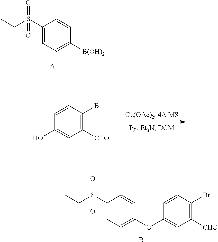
C1([CHO])=C(Br)C=CC(O)=C1.C1([CHO])=C(Br)C=CC(OC2=CC=C(S(CC)(=O)=O)C=C2)=C1.B.C1(S(CC)(=O)=O)=CC=C([B(OH)2])C=C1.[A]
